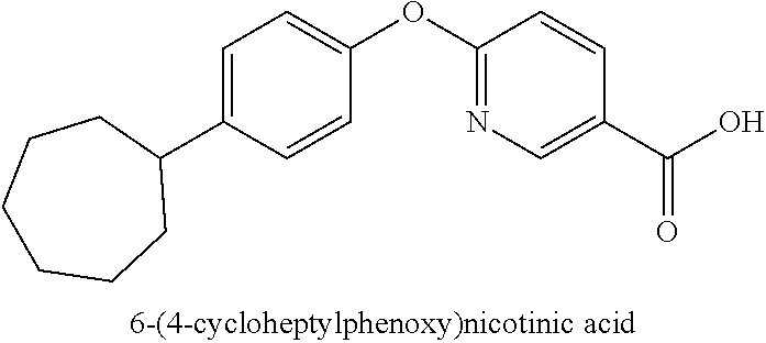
C1=C(C2CCCCCC2)C=CC(OC2=NC=C(C(O)=O)C=C2)=C1
